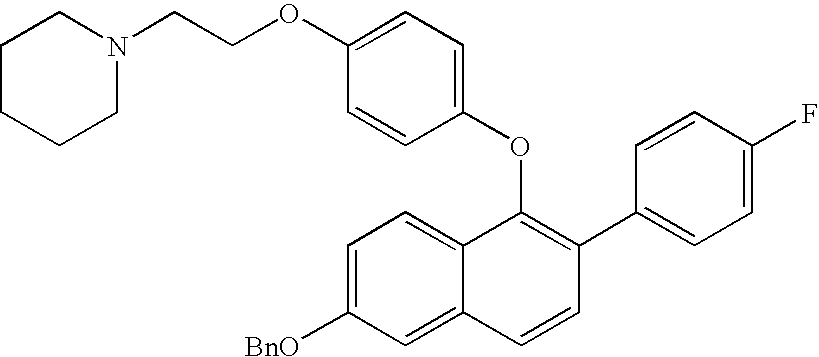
O(C1=C(C2=CC=C(F)C=C2)C=CC2=CC([BnO])=CC=C12)C1=CC=C(OCCN2CCCCC2)C=C1
